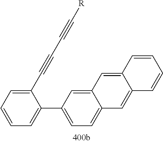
C1=C(C#CC#C[R])C(C2=CC=C3C(=C2)C=C2C(=C3)C=CC=C2)=CC=C1
